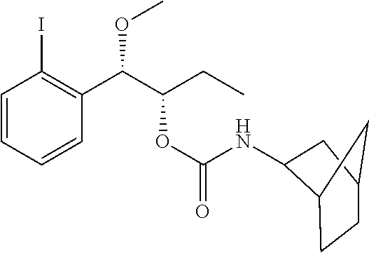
C1=CC=CC(C(C(CC)OC(=O)NC2C3CCC(C2)C3)OC)=C1I
